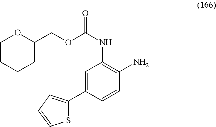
O(C(NC1=C(N)C=CC(C2=CC=CS2)=C1)=O)CC1OCCCC1
